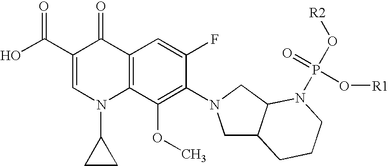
OC(C1=CN(C2CC2)C2=C(C1=O)C=C(F)C(N1CC3C(C1)N(P(O[R2])(=O)O[R1])CCC3)=C2OC)=O
